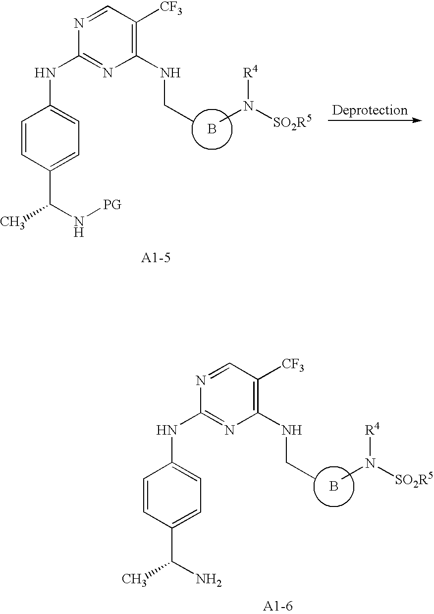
B.CN([SO2R5])[R4].C1=CC(C(N)C)=CC=C1NC1=NC(NCC)=C([CF3])C=N1.B.CN([SO2R5])[R4].C1=CC(C(N[PG])C)=CC=C1NC1=NC(NCC)=C([CF3])C=N1
